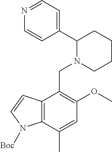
N1=CC=C(C2N(CC3=C(OC)C=C(C)C4=C3C=CN4[Boc])CCCC2)C=C1
